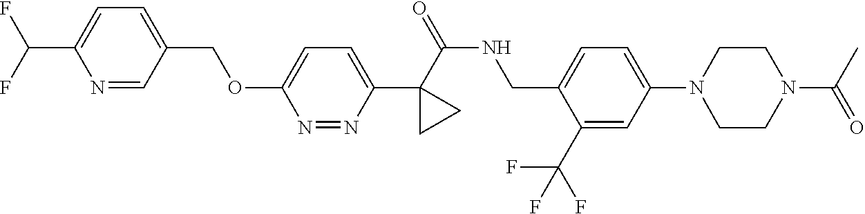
C(C1=CC=C(C(F)F)N=C1)OC1=CC=C(C2(C(NCC3=CC=C(N4CCN(C(C)=O)CC4)C=C3C(F)(F)F)=O)CC2)N=N1
